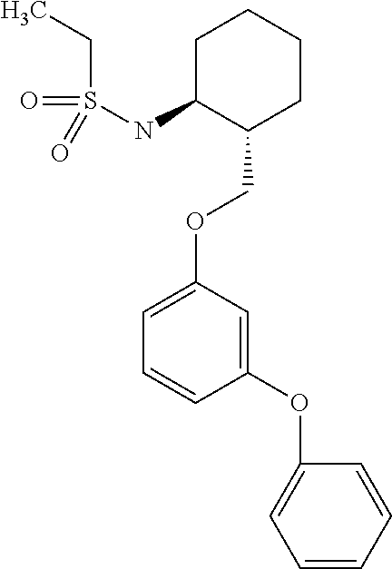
C1C(NS(CC)(=O)=O)C(COC2=CC=CC(OC3=CC=CC=C3)=C2)CCC1
